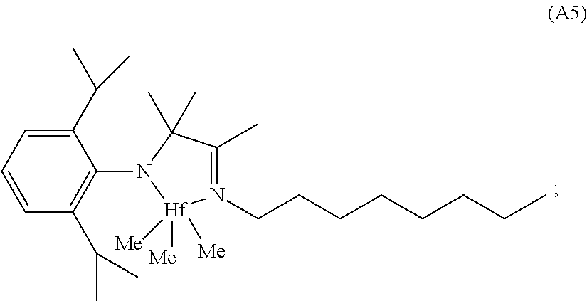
C1(C(C)C)=CC=CC(C(C)C)=C1N1C(C)(C)C(C)=N(CCCCCCCC)[Hf]1([Me])([Me])[Me]
